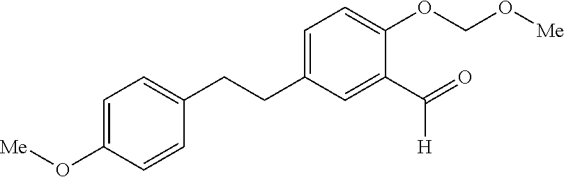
C1=C(O[Me])C=CC(CCC2=CC=C(OCO[Me])C(C(=O)[H])=C2)=C1
